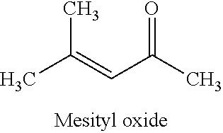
CC(=CC(C)=O)C
